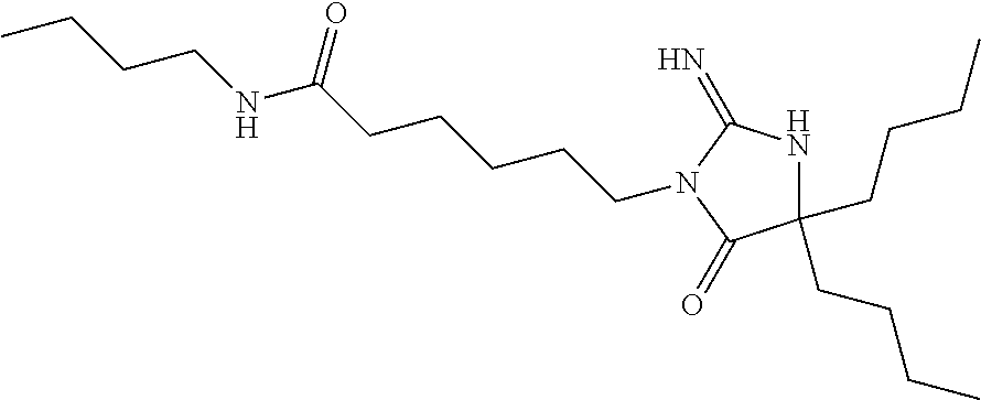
C1(CCCC)(CCCC)NC(=N)N(CCCCCC(NCCCC)=O)C1=O
